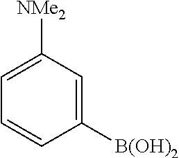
C1([NMe2])=CC=CC([B(OH)2])=C1
